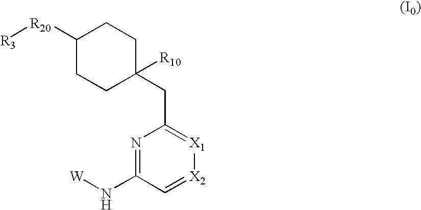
C1([R20][R3])CCC(CC2=[X1][X2]=CC(N[W])=N2)([R10])CC1
